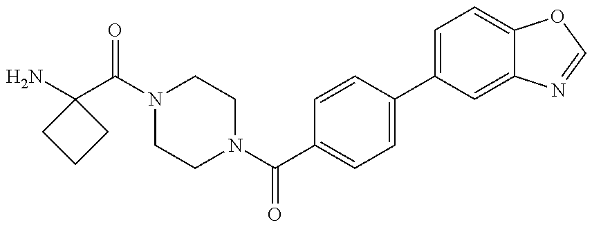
NC1(C(N2CCN(C(C3=CC=C(C4=CC=C5C(=C4)N=CO5)C=C3)=O)CC2)=O)CCC1
